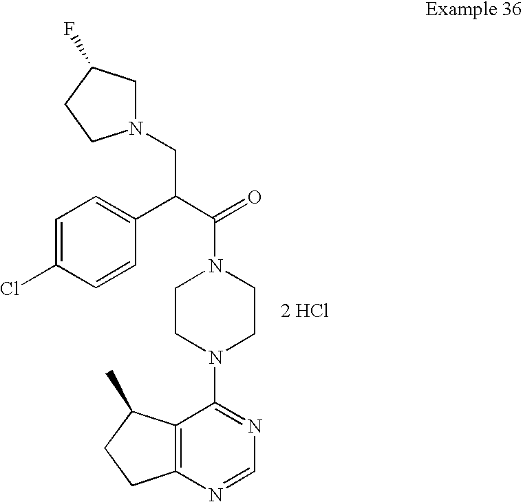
[2 HCl].C12=C(N=CN=C1N1CCN(C(=O)C(C3=CC=C(Cl)C=C3)CN3CC(F)CC3)CC1)CCC2C
